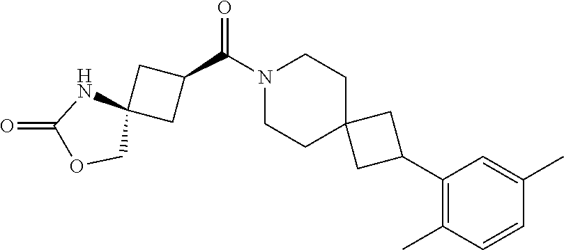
N1(C(C2CC3(C2)NC(=O)OC3)=O)CCC2(CC1)CC(C1=C(C)C=CC(C)=C1)C2
